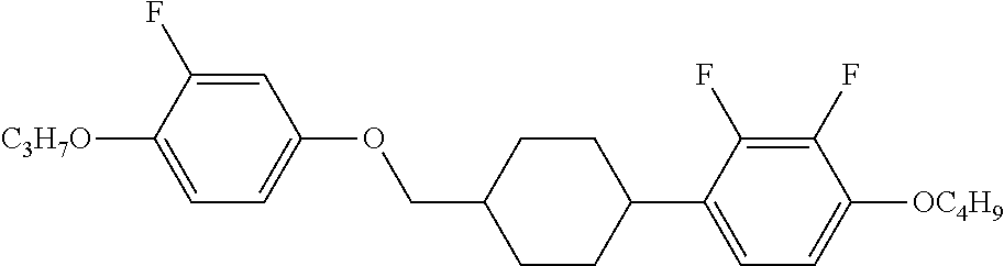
C1=C(F)C([C3H7O])=CC=C1OCC1CCC(C2=CC=C([OC4H9])C(F)=C2F)CC1
